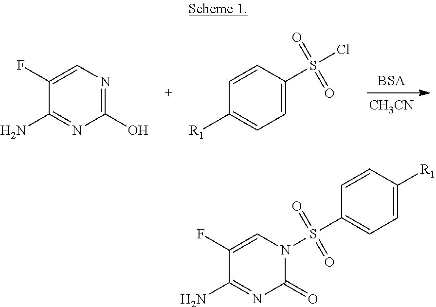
[BSA].[CH3CN].N1=C(O)N=C(N)C(F)=C1.ClS(C1=CC=C([R1])C=C1)(=O)=O.C1=C([R1])C=CC(S(N2C=C(F)C(N)=NC2=O)(=O)=O)=C1
